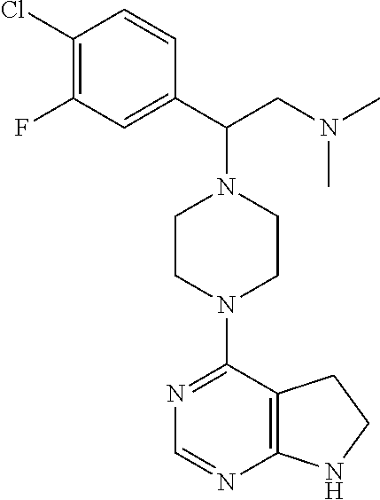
C1(N2CCN(C(C3=CC(F)=C(Cl)C=C3)CN(C)C)CC2)=NC=NC2=C1CCN2
